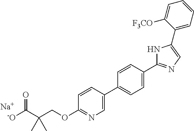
[-O]C(C(COC1=NC=C(C2=CC=C(C3=NC=C(C4=CC=CC=C4[F3CO])N3)C=C2)C=C1)(C)C)=O.[Na]
